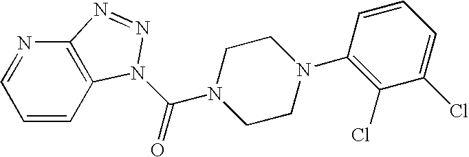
C1=CC2=C(N=C1)N=NN2C(=O)N1CCN(C2=C(Cl)C(Cl)=CC=C2)CC1
